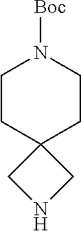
C1CC2(CCN1[Boc])CNC2
